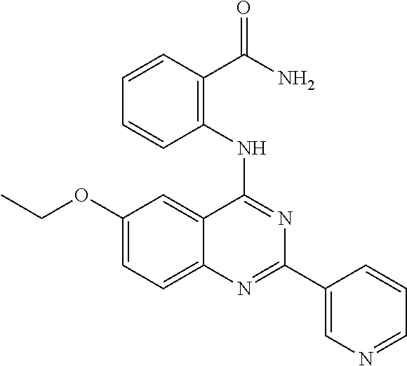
C1(OCC)=CC=C2C(=C1)C(NC1=C(C(N)=O)C=CC=C1)=NC(C1=CN=CC=C1)=N2
